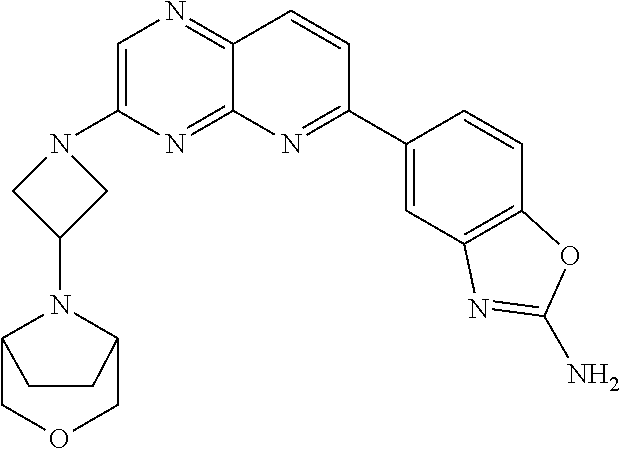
C1=C(N2CC(N3C4COCC3CC4)C2)N=C2C(=N1)C=CC(C1=CC3=C(C=C1)OC(N)=N3)=N2
